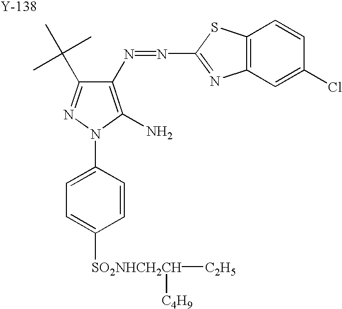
C1=C(N2N=C(C(C)(C)C)C(N=NC3=NC4=C(S3)C=CC(Cl)=C4)=C2N)C=CC([SO2NHCH2CH]([C2H5])[C4H9])=C1.[Y]
